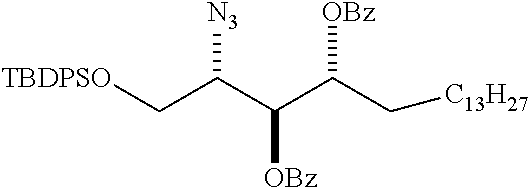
[TBDPSO]CC(C(C(C[C13H27])[OBz])[OBz])[N3]
